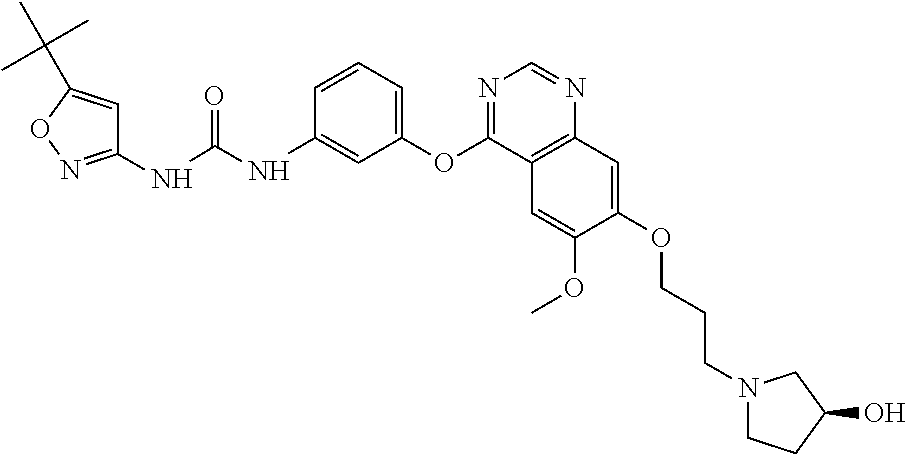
C1(NC(NC2=CC(OC3=NC=NC4=C3C=C(OC)C(OCCCN3CCC(O)C3)=C4)=CC=C2)=O)=NOC(C(C)(C)C)=C1
